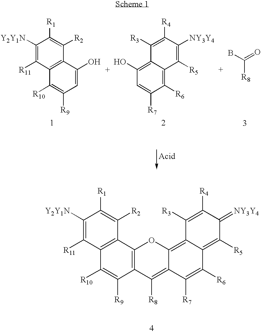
C12=C(C([R2])=C([R1])C([Y2Y1N])=C1[R11])C1=C(C([R9])=C2[R10])C([R8])=C2C([R7])=C([R6])C3=C([R5])C(=[NY3Y4])C([R4])=C([R3])C3=C2O1.BC(=O)[R8].C1=C([R7])C([R6])=C2C(=C1O)C([R3])=C([R4])C([NY3Y4])=C2[R5].C12=C(C([R2])=C([R1])C([Y2Y1N])=C1[R11])C(O)=CC([R9])=C2[R10]
